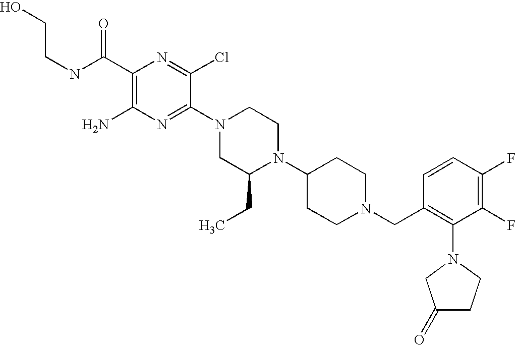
C1(C(NCCO)=O)=C(N)N=C(N2CC(CC)N(C3CCN(CC4=C(N5CC(=O)CC5)C(F)=C(F)C=C4)CC3)CC2)C(Cl)=N1
